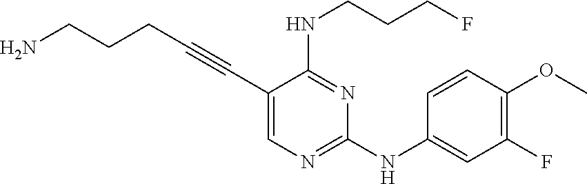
NCCCC#CC1=CN=C(NC2=CC(F)=C(OC)C=C2)N=C1NCCCF
